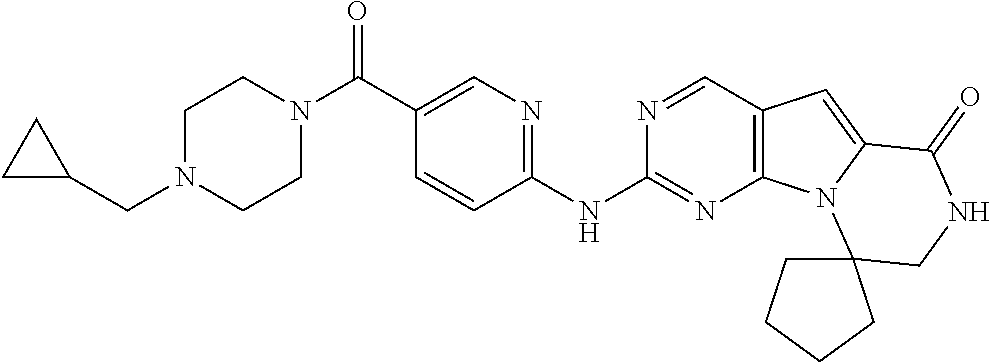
C1=CC(NC2=NC3=C(C=N2)C=C2N3C3(CNC2=O)CCCC3)=NC=C1C(N1CCN(CC2CC2)CC1)=O
